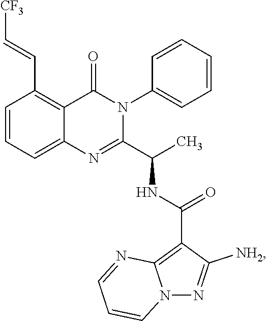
[CF3]C=CC1=C2C(=CC=C1)N=C(C(C)NC(C1=C3N(N=C1[NH2])C=CC=N3)=O)N(C1=CC=CC=C1)C2=O
